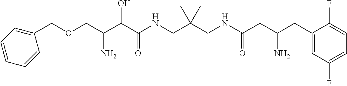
C(C(C(C(NCC(CNC(CC(CC1=CC(F)=CC=C1F)N)=O)(C)C)=O)O)N)OCC1=CC=CC=C1
